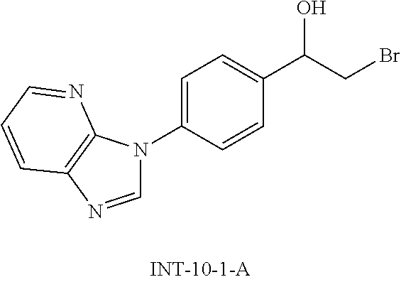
C1=NC2=C(N1C1=CC=C(C(CBr)O)C=C1)N=CC=C2
